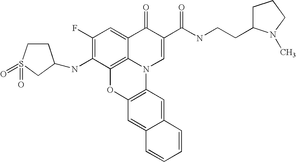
C1(F)=C(NC2CCS(=O)(=O)C2)C2=C3C(=C1)C(=O)C(C(NCCC1CCCN1C)=O)=CN3C1=C(O2)C=C2C(=C1)C=CC=C2
